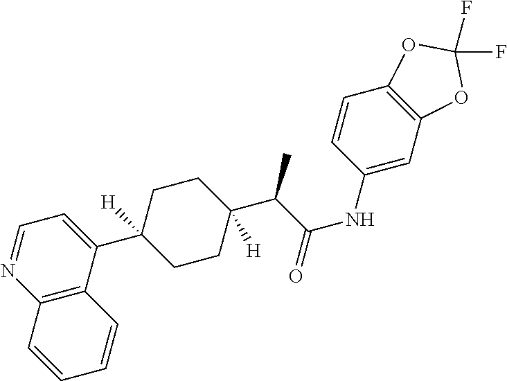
C12=C(C(C3([H])CCC(C(C(NC4=CC5=C(C=C4)OC(F)(F)O5)=O)C)([H])CC3)=CC=N1)C=CC=C2
